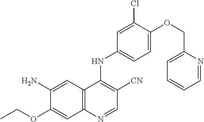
NC1=CC2=C(C=C1OCC)N=CC([CN])=C2NC1=CC=C(OCC2=CC=CC=N2)C(Cl)=C1
